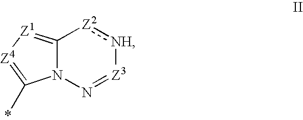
C12=[Z1][Z4]=C(*)N1N=[Z3][NH]:[Z2]2
